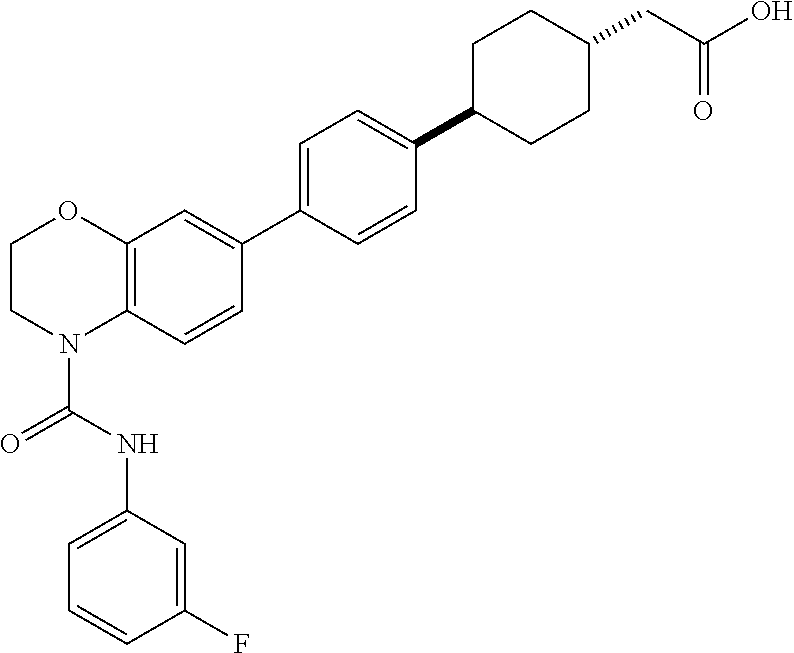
C12=C(C=CC(C3=CC=C(C4CCC(CC(O)=O)CC4)C=C3)=C1)N(C(NC1=CC=CC(F)=C1)=O)CCO2
